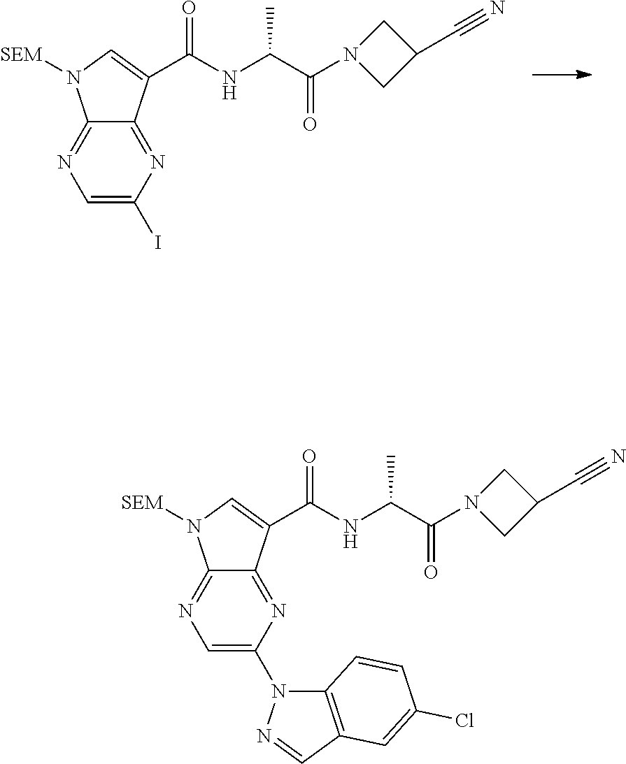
C12=NC=C(I)N=C1C(C(NC(C(=O)N1CC(C#N)C1)C)=O)=CN2[SEM].C12=NC=C(N3C4=C(C=N3)C=C(Cl)C=C4)N=C1C(C(NC(C(=O)N1CC(C#N)C1)C)=O)=CN2[SEM]
